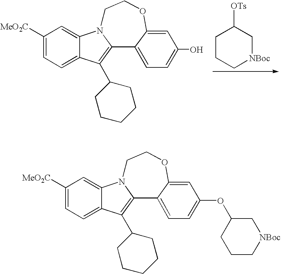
C1CC[NBoc]CC1[OTs].C1([MeO2C])=CC=C2C(=C1)N1C(=C2C2CCCCC2)C2=CC=C(O)C=C2OCC1.C1([MeO2C])=CC=C2C(=C1)N1C(=C2C2CCCCC2)C2=CC=C(OC3CCC[NBoc]C3)C=C2OCC1
